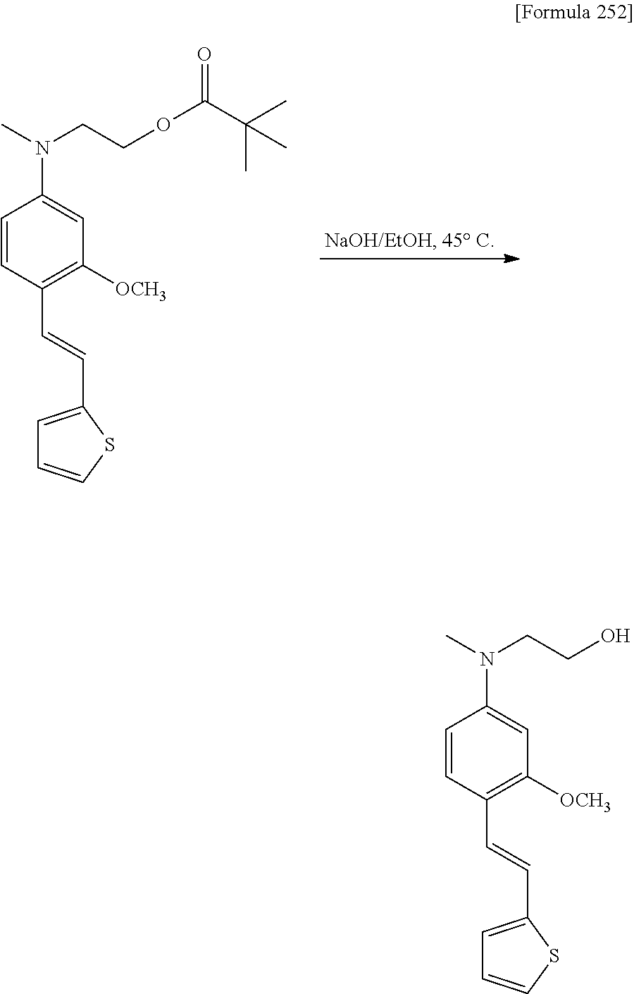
C1=CC(C=CC2=CC=CS2)=C([OCH3])C=C1N(C)CCOC(C(C)(C)C)=O.C1=CC(C=CC2=CC=CS2)=C([OCH3])C=C1N(C)CCO
